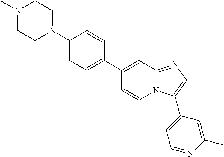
C1(C2=CC=C(N3CCN(C)CC3)C=C2)=CC2=NC=C(C3=CC=NC(C)=C3)N2C=C1
